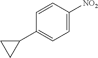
C1=C([NO2])C=CC(C2CC2)=C1
